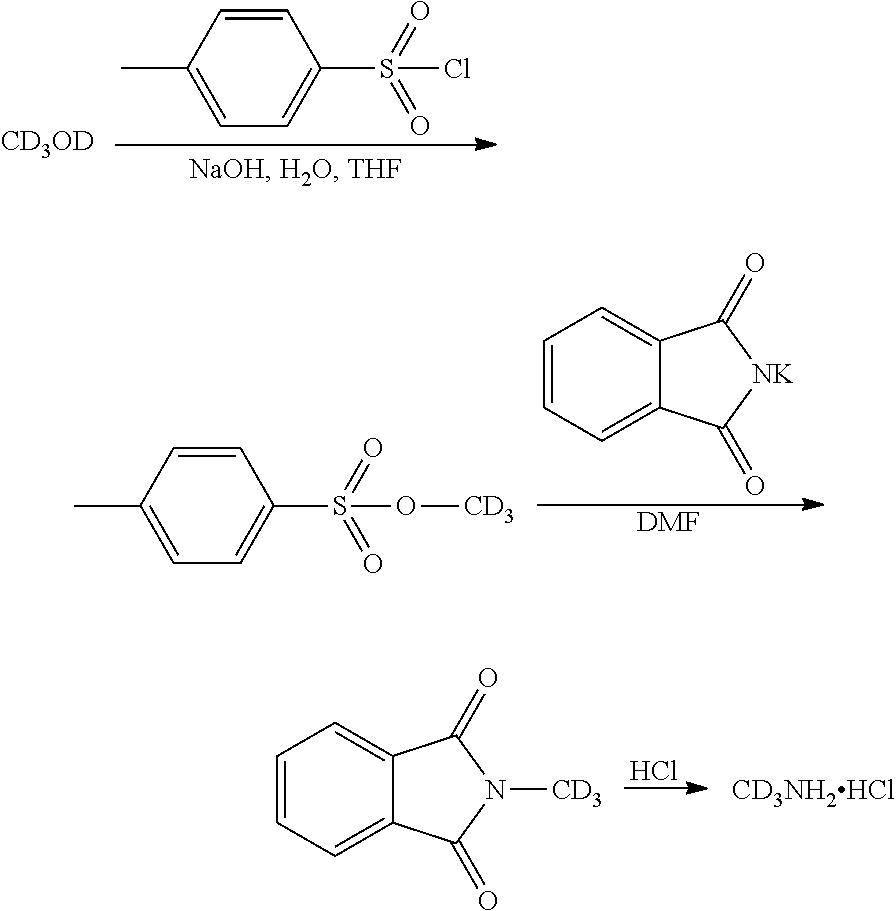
C1=CC(C)=CC=C1S(=O)(=O)Cl.[CD3OD].C1=CC=C2C(=C1)C(=O)[NK]C2=O.[DMF].C1=CC(C)=CC=C1S(=O)(=O)O[CD3].Cl.C1=CC=C2C(=C1)C(=O)N([CD3])C2=O.[CD3NH2HCl]
